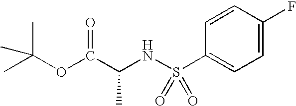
C(NS(C1=CC=C(F)C=C1)(=O)=O)(C(OC(C)(C)C)=O)C
